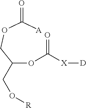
C(OC([X][D])=O)(COC([A])=O)CO[R]
